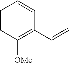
C1=CC([OMe])=C(C=C)C=C1
